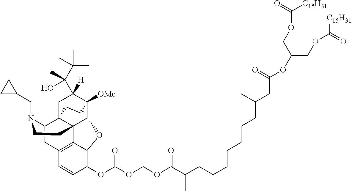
O(C(OC1=C2C3=C(C=C1)CC1C45C3(C(C([OMe])(C([H])(C(C(C)(C)C)(C)O)C4)CC5)O2)CCN1CC1CC1)=O)COC(C(CCCCCCCC(CC(OC(COC([C15H31])=O)COC([C15H31])=O)=O)C)C)=O
